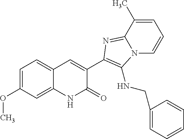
C1(C2=C(NCC3=CC=CC=C3)N3C=CC=C(C)C3=N2)=CC2=CC=C(OC)C=C2NC1=O
